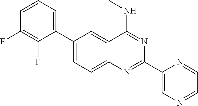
C1(F)=C(F)C=CC=C1C1=CC=C2C(=C1)C(NC)=NC(C1=CN=CC=N1)=N2
